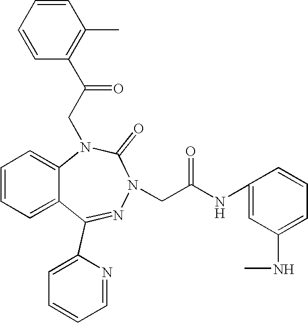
C1=CC=C2C(=C1)N(CC(=O)C1=C(C)C=CC=C1)C(=O)N(CC(NC1=CC(NC)=CC=C1)=O)N=C2C1=CC=CC=N1
